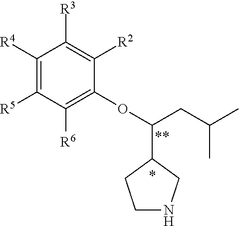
C1([R4])=C([R5])C([R6])=C(OC(C2CCNC2)CC(C)C)C([R2])=C1[R3]
